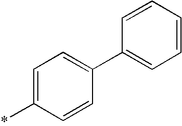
*C1=CC=C(C2=CC=CC=C2)C=C1
